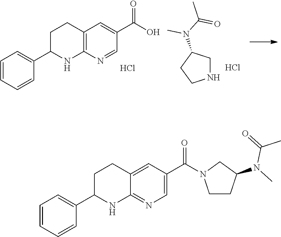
C1=CC=CC(C2NC3=C(CC2)C=C(C(O)=O)C=N3)=C1.Cl.C1NCCC1N(C(C)=O)C.Cl.C1=CC=CC(C2NC3=NC=C(C(=O)N4CCC(N(C)C(=O)C)C4)C=C3CC2)=C1
